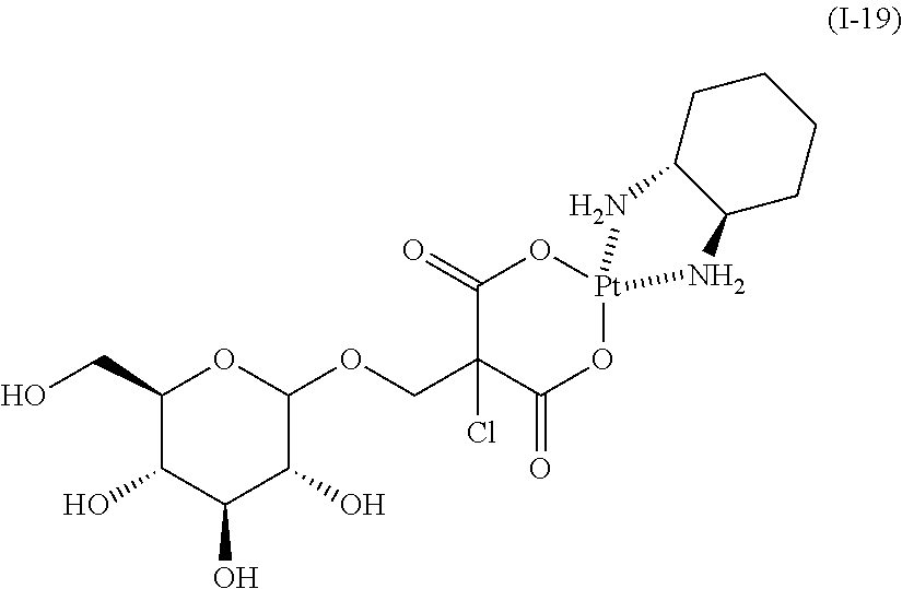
C1(CO)C(O)C(O)C(O)C(OCC2(Cl)C(=O)O[Pt]3(OC2=O)NC2C(CCCC2)N3)O1
